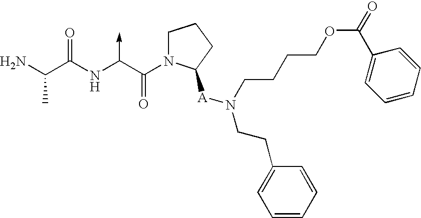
C(N)(C(NC(C(N1CCCC1[A]N(CCC1=CC=CC=C1)CCCCOC(=O)C1=CC=CC=C1)=O)->C)=O)C
